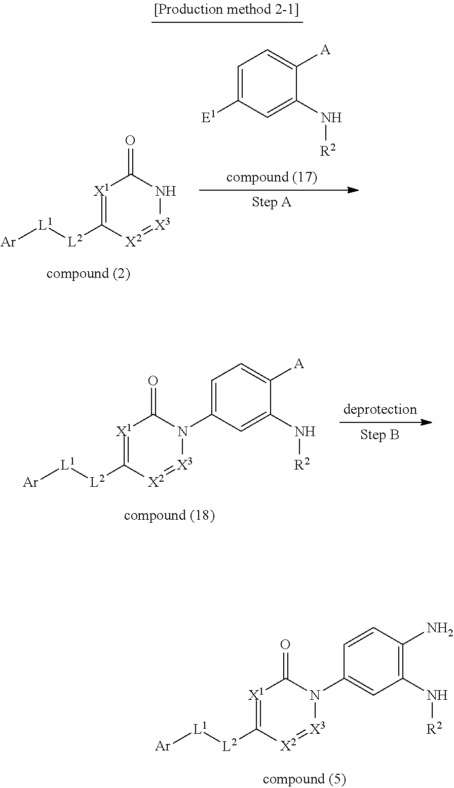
C1(N2[X3]=[X2]C([L2][L1][Ar])=[X1]C2=O)=CC=C([A])C(N[R2])=C1.[X1]1=C([L2][L1][Ar])[X2]=[X3]NC1=O.C1=C([E1])C=C(N[R2])C([A])=C1.C1(N2[X3]=[X2]C([L2][L1][Ar])=[X1]C2=O)=CC(N[R2])=C(N)C=C1
